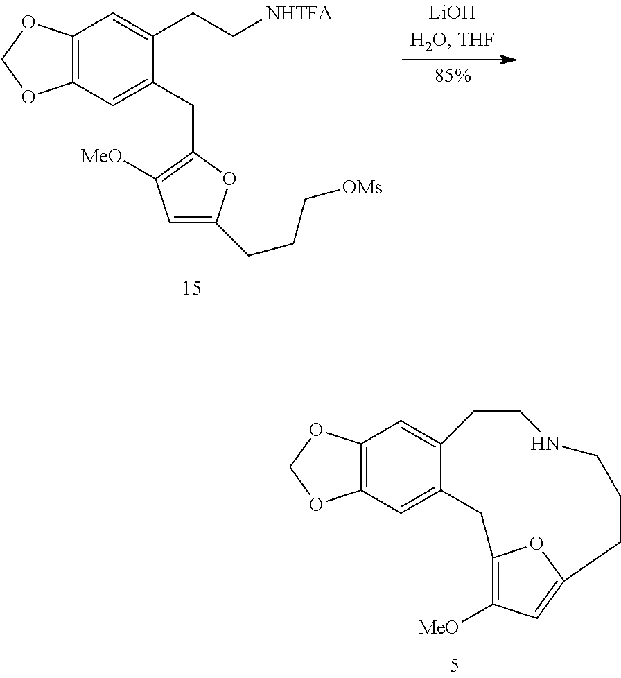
C12=C(C=C(CC3=C([MeO])C=C(CCC[OMs])O3)C(CC[NHTFA])=C1)OCO2.C12=C(C=C3C(=C1)CCNCCCC1=CC([MeO])=C(C3)O1)OCO2
